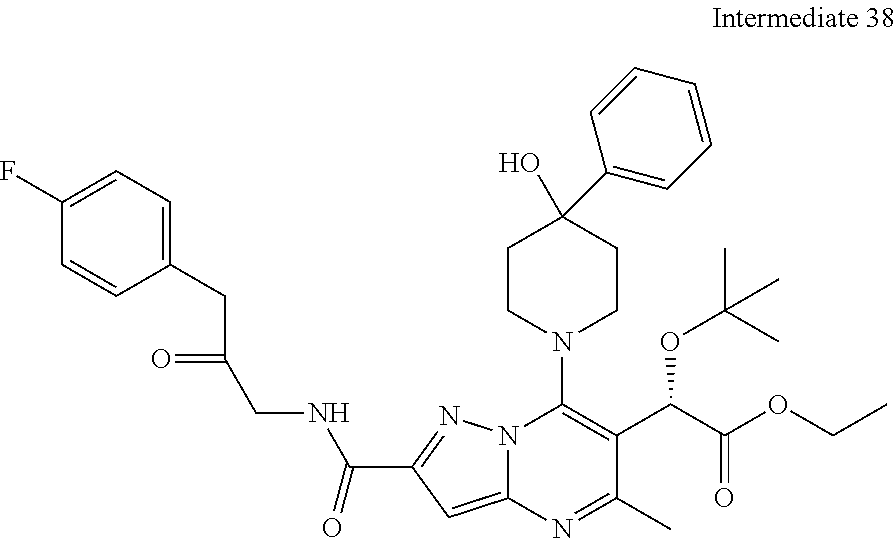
C(C1=NN2C(=C1)N=C(C)C(C(C(OCC)=O)OC(C)(C)C)=C2N1CCC(C2=CC=CC=C2)(O)CC1)(=O)NCC(CC1=CC=C(F)C=C1)=O
